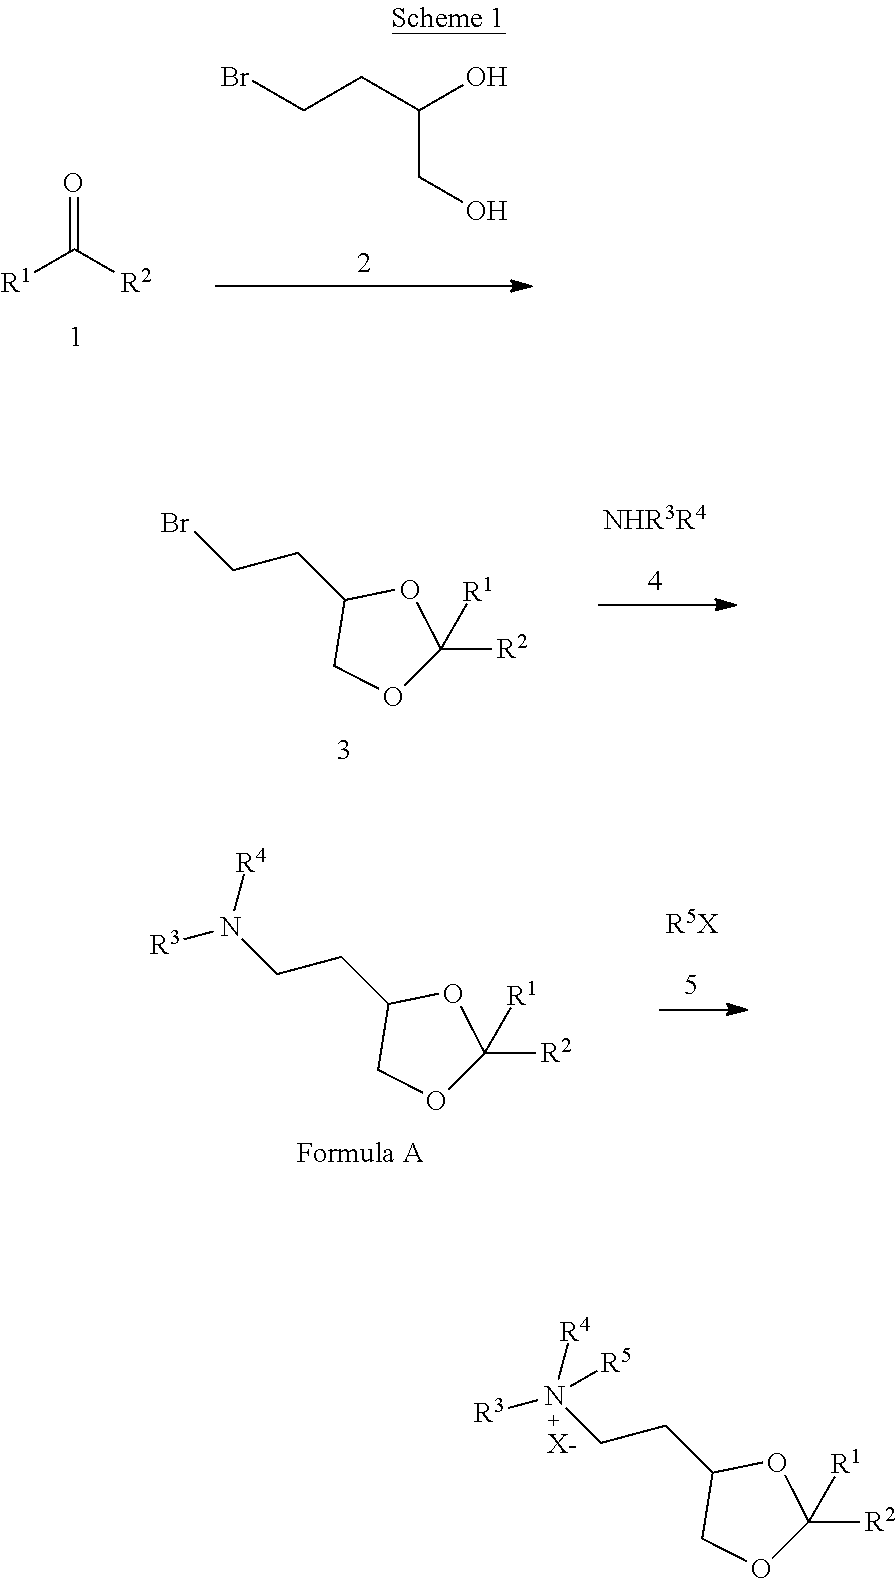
O=C([R2])[R1].BrCCC(O)CO.BrCCC1COC([R2])([R1])O1.[NHR3R4].N(CCC1COC([R2])([R1])O1)([R3])[R4].[R5X].N(CCC1COC([R2])([R1])O1)([R3])([R4])[R5].[X-]
